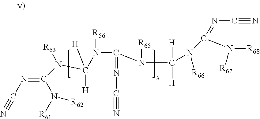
N(C#N)=C(N([R66])C([H])([H])N(C(N([R56])C([H])([H])N(C(=NC#N)N([R62])[R61])[R63])=NC#N)[R65])N([R68])[R67]
